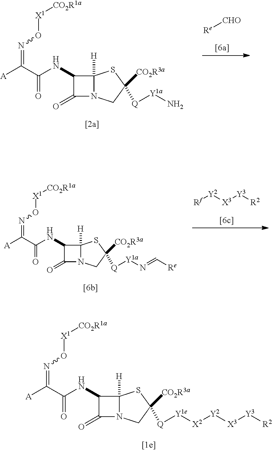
C1(NC(C([A])=NO[X1][CO2R1a])=O)C(=O)N2C1([H])SC([CO2R3a])([Q][Y1a]N)C2.[Re][CHO].C1(NC(C([A])=NO[X1][CO2R1a])=O)C(=O)N2C1([H])SC([CO2R3a])([Q][Y1a]N=C[Re])C2.[Rf][Y2][X3][Y3][R2].C1(NC(C([A])=NO[X1][CO2R1a])=O)C(=O)N2C1([H])SC([CO2R3a])([Q][Y1e][X2][Y2][X3][Y3][R2])C2
